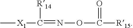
C[X1]C(=NOC([R15])=O)[R14]
